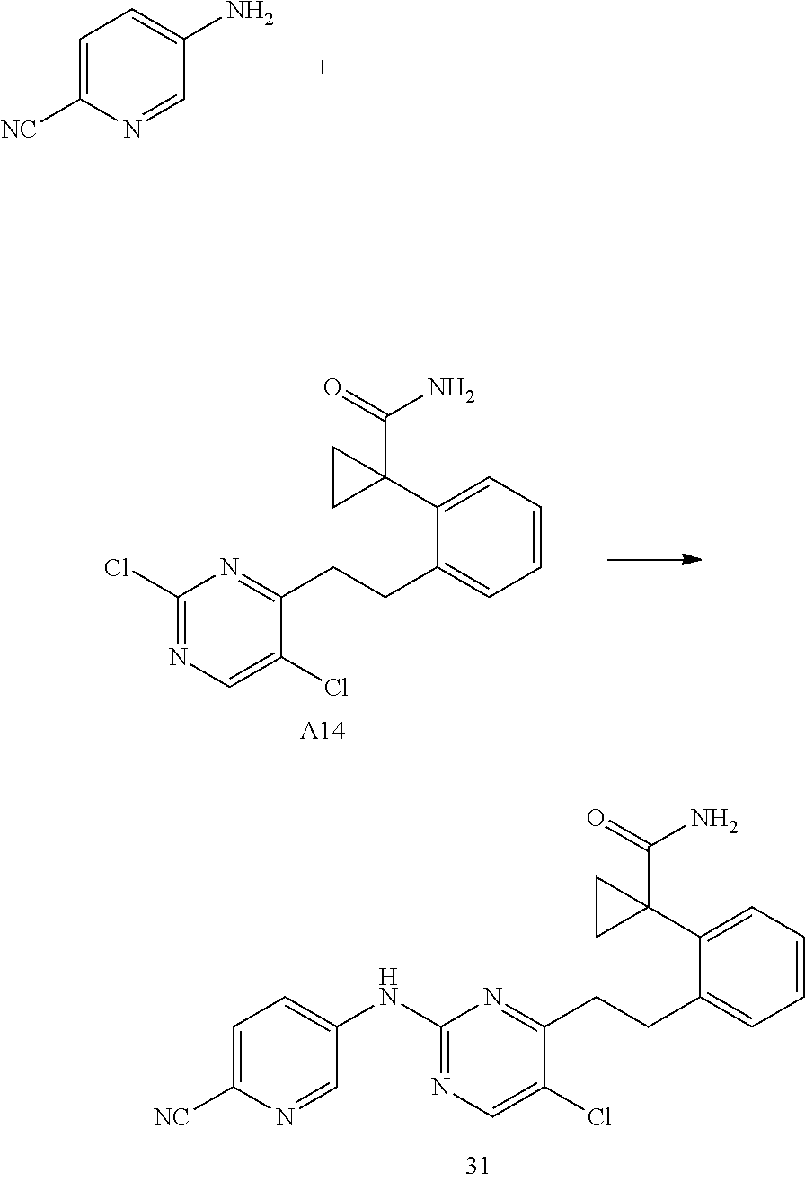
C1=CC=C(C2(C(=O)N)CC2)C(CCC2=NC(Cl)=NC=C2Cl)=C1.[A14].C1=CC=C(C2(C(=O)N)CC2)C(CCC2=NC(NC3=CC=C([NC])N=C3)=NC=C2Cl)=C1.C1=C([NC])N=CC(N)=C1
